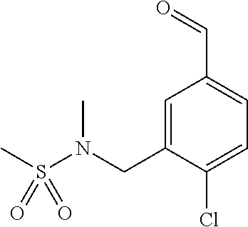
C(C1=CC=C(Cl)C(CN(C)S(C)(=O)=O)=C1)=O
